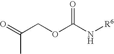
O=C(COC(N[R6])=O)C
